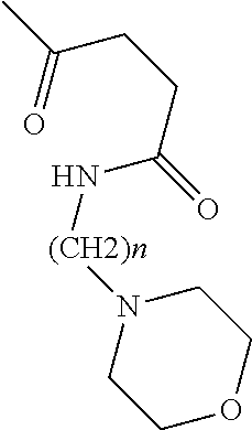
C1OCCN([(CH2)n]NC(CCC(C)=O)=O)C1
